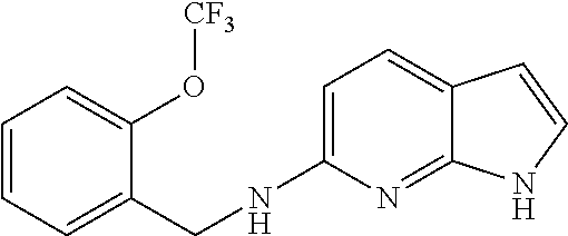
C1=C(NCC2=CC=CC=C2O[CF3])N=C2C(=C1)C=CN2
